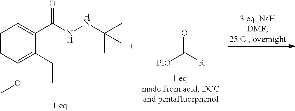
C1=CC(OC)=C(CC)C(C(NNC(C)(C)C)=O)=C1.[PIO]C([R])=O
